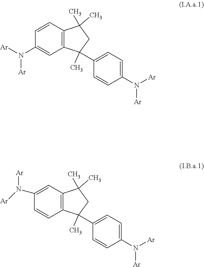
C12=C(C=CC(N([Ar])[Ar])=C1)C(C)(C)CC2(C1=CC=C(N([Ar])[Ar])C=C1)C.C12=C(C=C(N([Ar])[Ar])C=C1)C(C)(C)CC2(C1=CC=C(N([Ar])[Ar])C=C1)C
